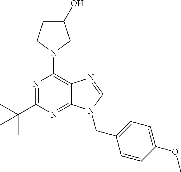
N1=C(C(C)(C)C)N=C2C(=C1N1CC(O)CC1)N=CN2CC1=CC=C(OC)C=C1
